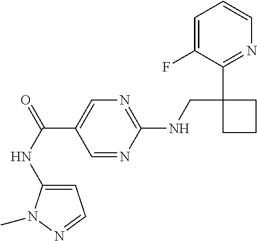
C1(NCC2(C3=NC=CC=C3F)CCC2)=NC=C(C(=O)NC2=CC=NN2C)C=N1
